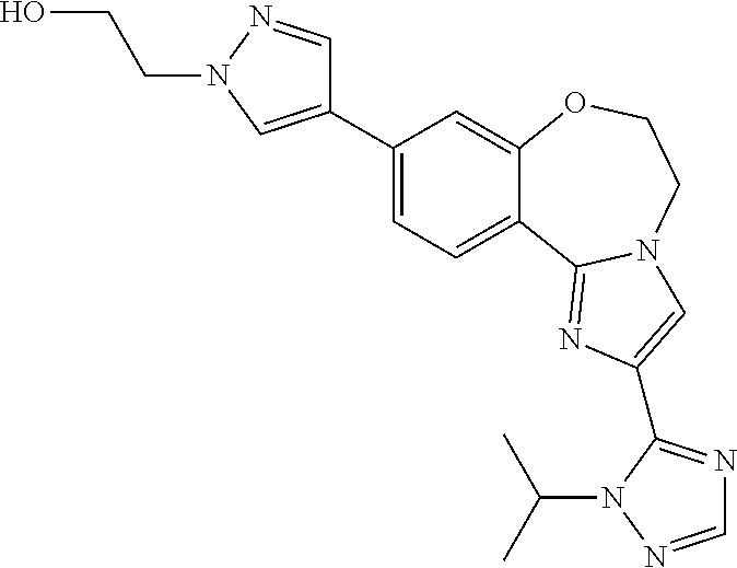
C1(C2=CN(CCO)N=C2)=CC=C2C(=C1)OCCN1C2=NC(C2=NC=NN2C(C)C)=C1
